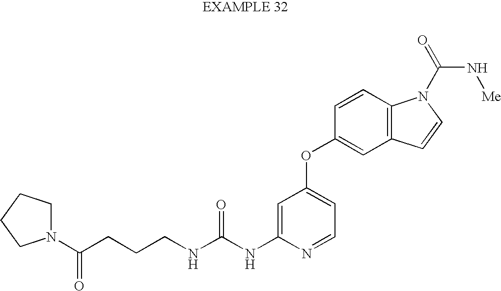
C1=C(NC(NCCCC(N2CCCC2)=O)=O)N=CC=C1OC1=CC2=C(C=C1)N(C(N[Me])=O)C=C2
